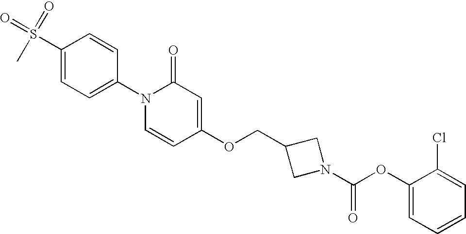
C1(S(=O)(C)=O)=CC=C(N2C=CC(OCC3CN(C(OC4=CC=CC=C4Cl)=O)C3)=CC2=O)C=C1
